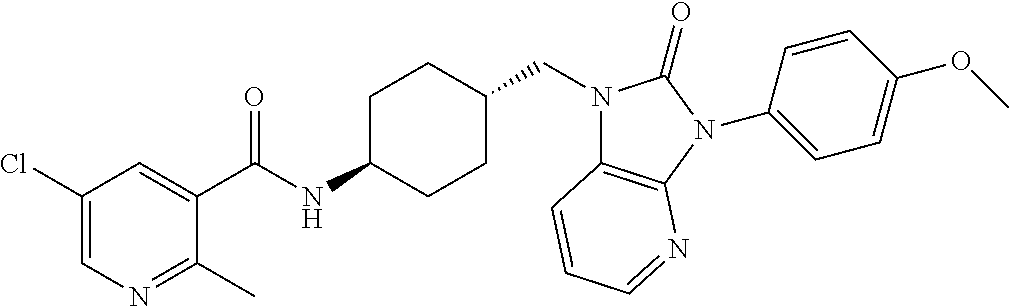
C1(Cl)=CN=C(C)C(C(NC2CCC(CN3C4=C(N(C5=CC=C(OC)C=C5)C3=O)N=CC=C4)CC2)=O)=C1
